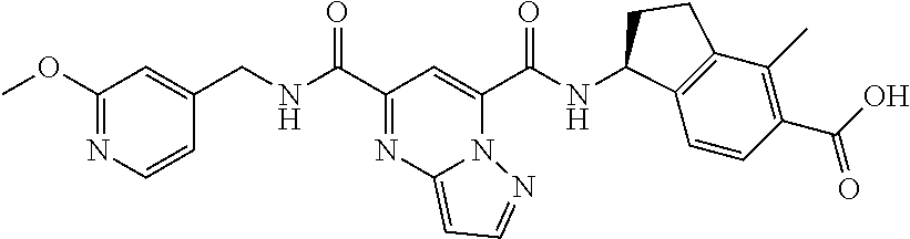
C1(C(=O)NCC2=CC(OC)=NC=C2)=NC2=CC=NN2C(C(=O)NC2C3=C(C(C)=C(C(=O)O)C=C3)CC2)=C1
